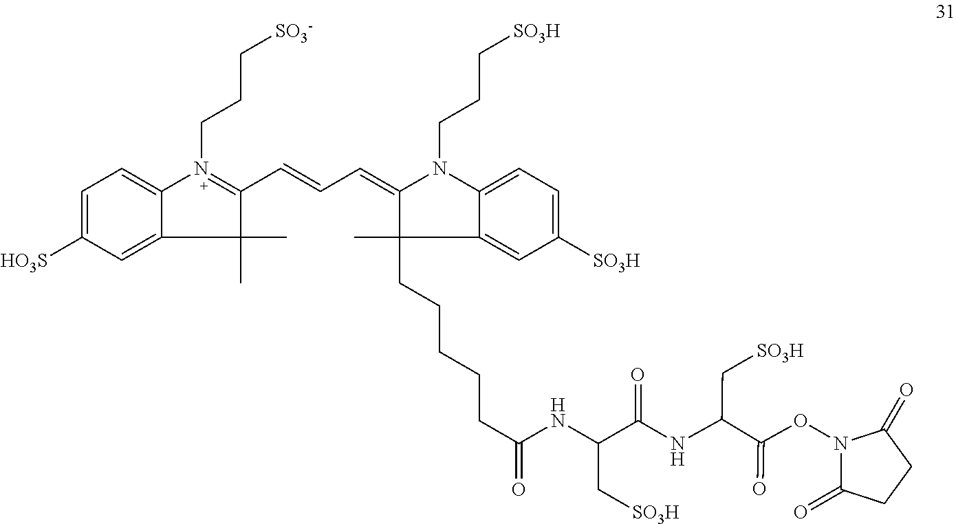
N1(CCC[SO3-])=C(C=CC=C2N(CCC[SO3H])C3=CC=C([SO3H])C=C3C2(C)CCCCCC(=O)NC(C(NC(C(ON2C(=O)CCC2=O)=O)C[SO3H])=O)C[SO3H])C(C)(C)C2=CC([HO3S])=CC=C12
